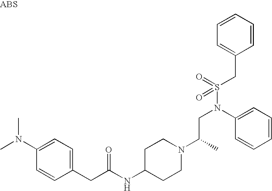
CN(C1=CC=C(CC(NC2CCN(C(C)CN(C3=CC=CC=C3)S(=O)(CC3=CC=CC=C3)=O)CC2)=O)C=C1)C
